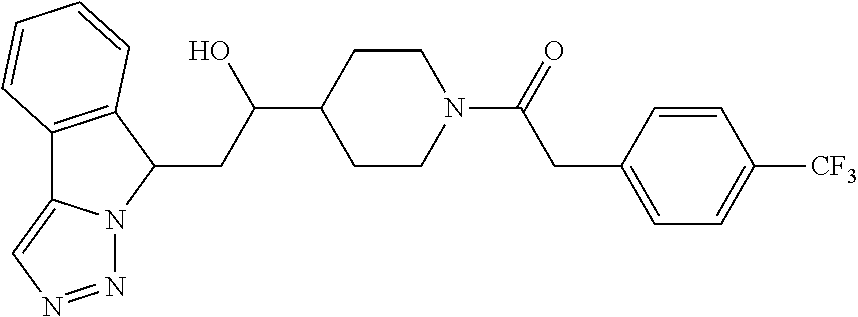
C12=C(C(CC(C3CCN(C(=O)CC4=CC=C([CF3])C=C4)CC3)O)N3C1=CN=N3)C=CC=C2
